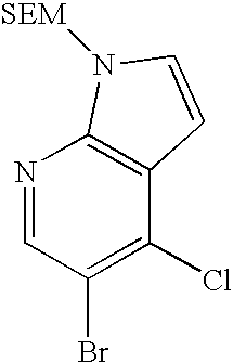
N1=CC(Br)=C(Cl)C2=C1N([SEM])C=C2
